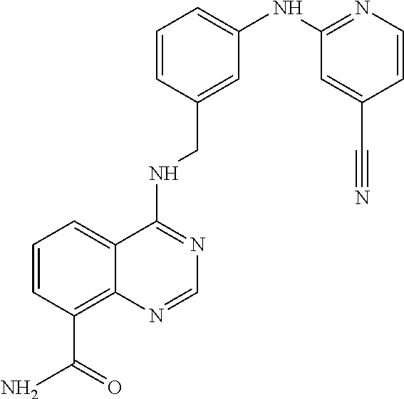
C1=CC(C(N)=O)=C2C(=C1)C(NCC1=CC(NC3=NC=CC(C#N)=C3)=CC=C1)=NC=N2
